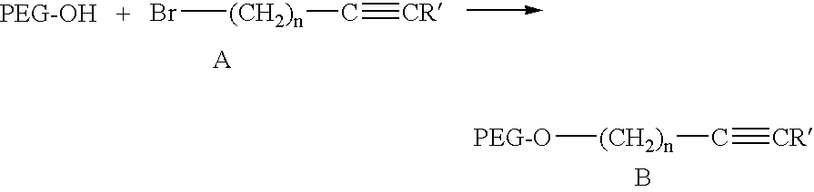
[(CH2)n]([PEG-O])C#[CR].B.Br[(CH2)n]C#[CR]
